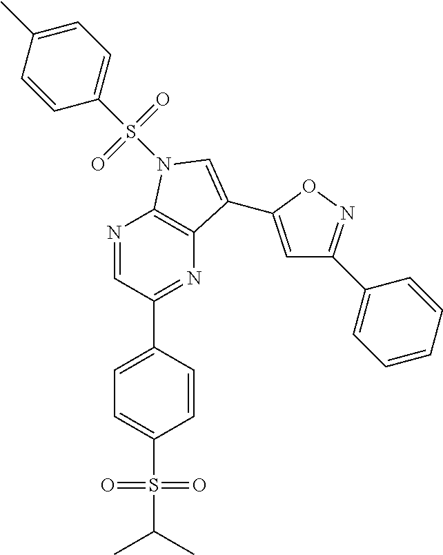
N1=CC(C2=CC=C(S(C(C)C)(=O)=O)C=C2)=NC2=C1N(S(C1=CC=C(C)C=C1)(=O)=O)C=C2C1=CC(C2=CC=CC=C2)=NO1
